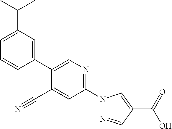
C1=CC=C(C(C)C)C=C1C1=CN=C(N2N=CC(C(O)=O)=C2)C=C1C#N
